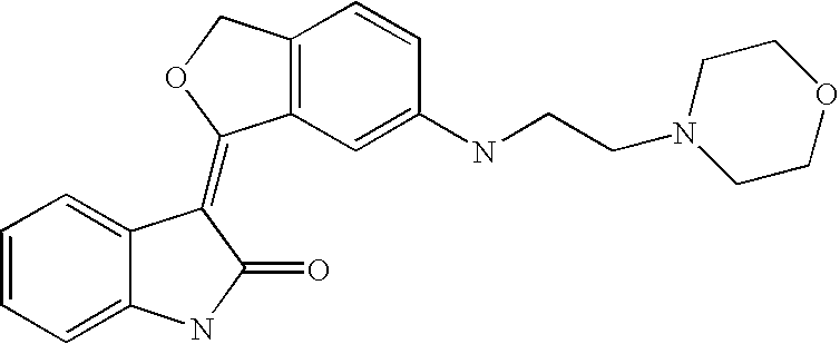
C1=CC=C2C(=C1)NC(=O)C2=C1C2=C(CO1)C=CC(NCCN1CCOCC1)=C2
